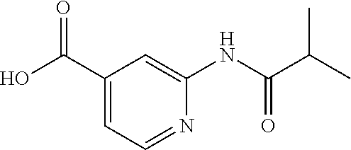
C1(C(O)=O)=CC=NC(NC(C(C)C)=O)=C1
